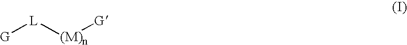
[G][L][(M)n][G]
